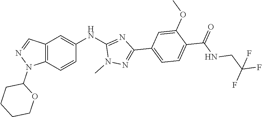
C12=C(C=CC(NC3=NC(C4=CC=C(C(=O)NCC(F)(F)F)C(OC)=C4)=NN3C)=C1)N(C1CCCCO1)N=C2
